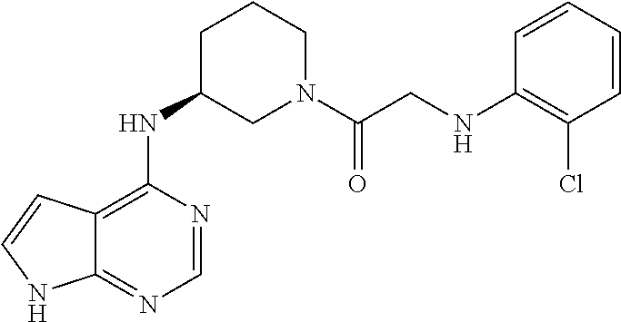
C12=C(NC3CN(C(CNC4=C(Cl)C=CC=C4)=O)CCC3)N=CN=C1NC=C2
